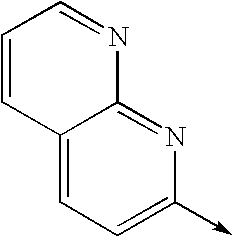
C12=CC=C(->C)N=C1N=CC=C2
